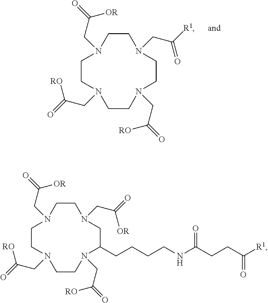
C1CN(CC(=O)[OR])CC(CCCCNC(CCC([R1])=O)=O)N(CC(=O)[RO])CCN(CC(=O)[RO])CCN1CC(=O)[OR].C1CN(CC([R1])=O)CCN(CC(=O)[RO])CCN(CC(=O)[RO])CCN1CC(=O)[OR]
